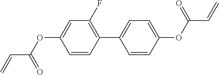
O(C(C=C)=O)C1=CC=C(C2=C(F)C=C(OC(C=C)=O)C=C2)C=C1
